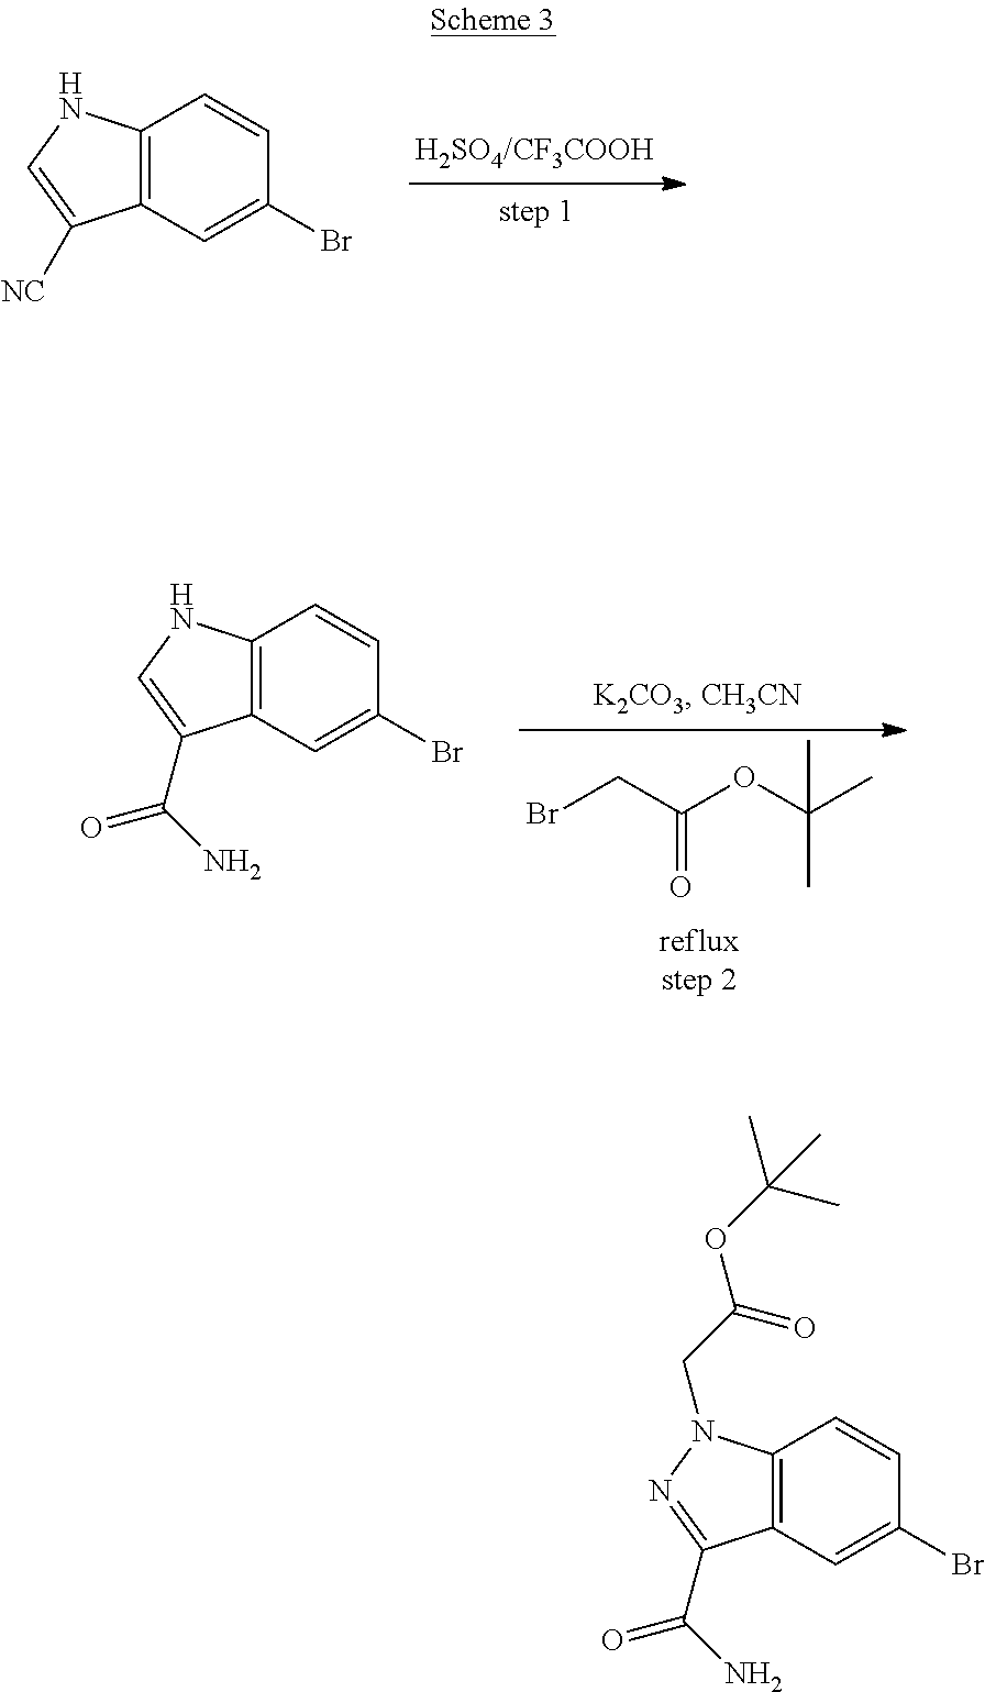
C12=C(C=C(Br)C=C1)C(C(N)=O)=NN2CC(OC(C)(C)C)=O.C12=C(C=C(Br)C=C1)C([NC])=CN2.C12=C(C=C(Br)C=C1)C(C(N)=O)=CN2.BrCC(OC(C)(C)C)=O
